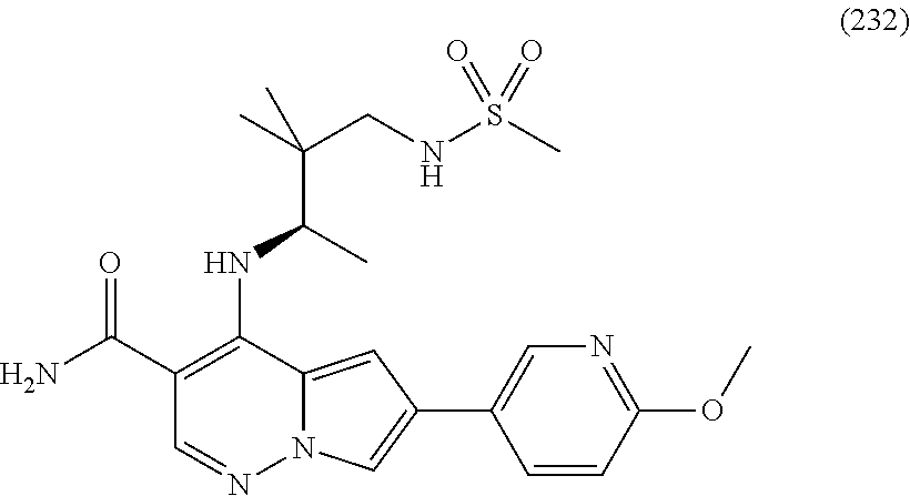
N12C(=CC(C3=CN=C(OC)C=C3)=C1)C(NC(C(CNS(C)(=O)=O)(C)C)C)=C(C(N)=O)C=N2
